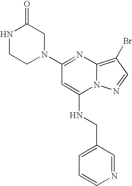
C1(N2CC(=O)NCC2)=NC2=C(Br)C=NN2C(NCC2=CC=CN=C2)=C1
